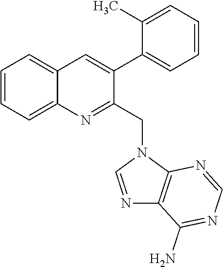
C1=CC=C2C(=C1)C=C(C1=CC=CC=C1C)C(CN1C=NC3=C1N=CN=C3N)=N2
